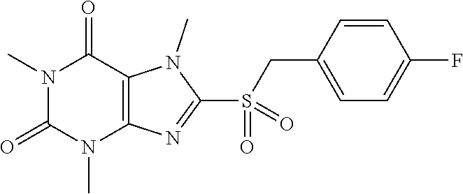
N1(C)C(=O)N(C)C2=C(C1=O)N(C)C(S(=O)(CC1=CC=C(F)C=C1)=O)=N2
